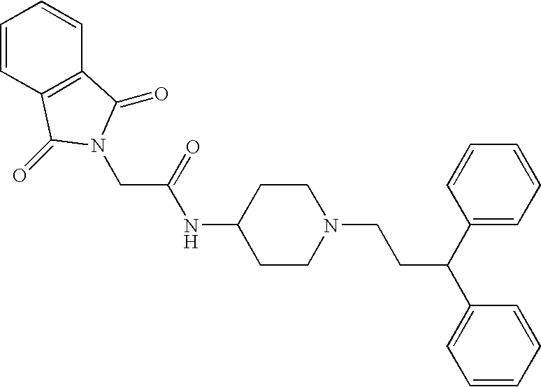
C1(NC(CN2C(=O)C3=C(C=CC=C3)C2=O)=O)CCN(CCC(C2=CC=CC=C2)C2=CC=CC=C2)CC1
